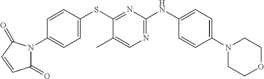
C1=CC(SC2=NC(NC3=CC=C(N4CCOCC4)C=C3)=NC=C2C)=CC=C1N1C(=O)C=CC1=O
